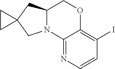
C12=NC=CC(I)=C1OCC1N2CC2(C1)CC2
